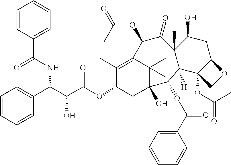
C1=CC(C(=O)NC(C2=CC=CC=C2)C(C(=O)OC2C(C)=C3C(C)(C)C(O)(C2)C(OC(=O)C2=CC=CC=C2)C2([H])C(C)(C(=O)C3OC(C)=O)C(O)CC3C2(OC(C)=O)CO3)O)=CC=C1
